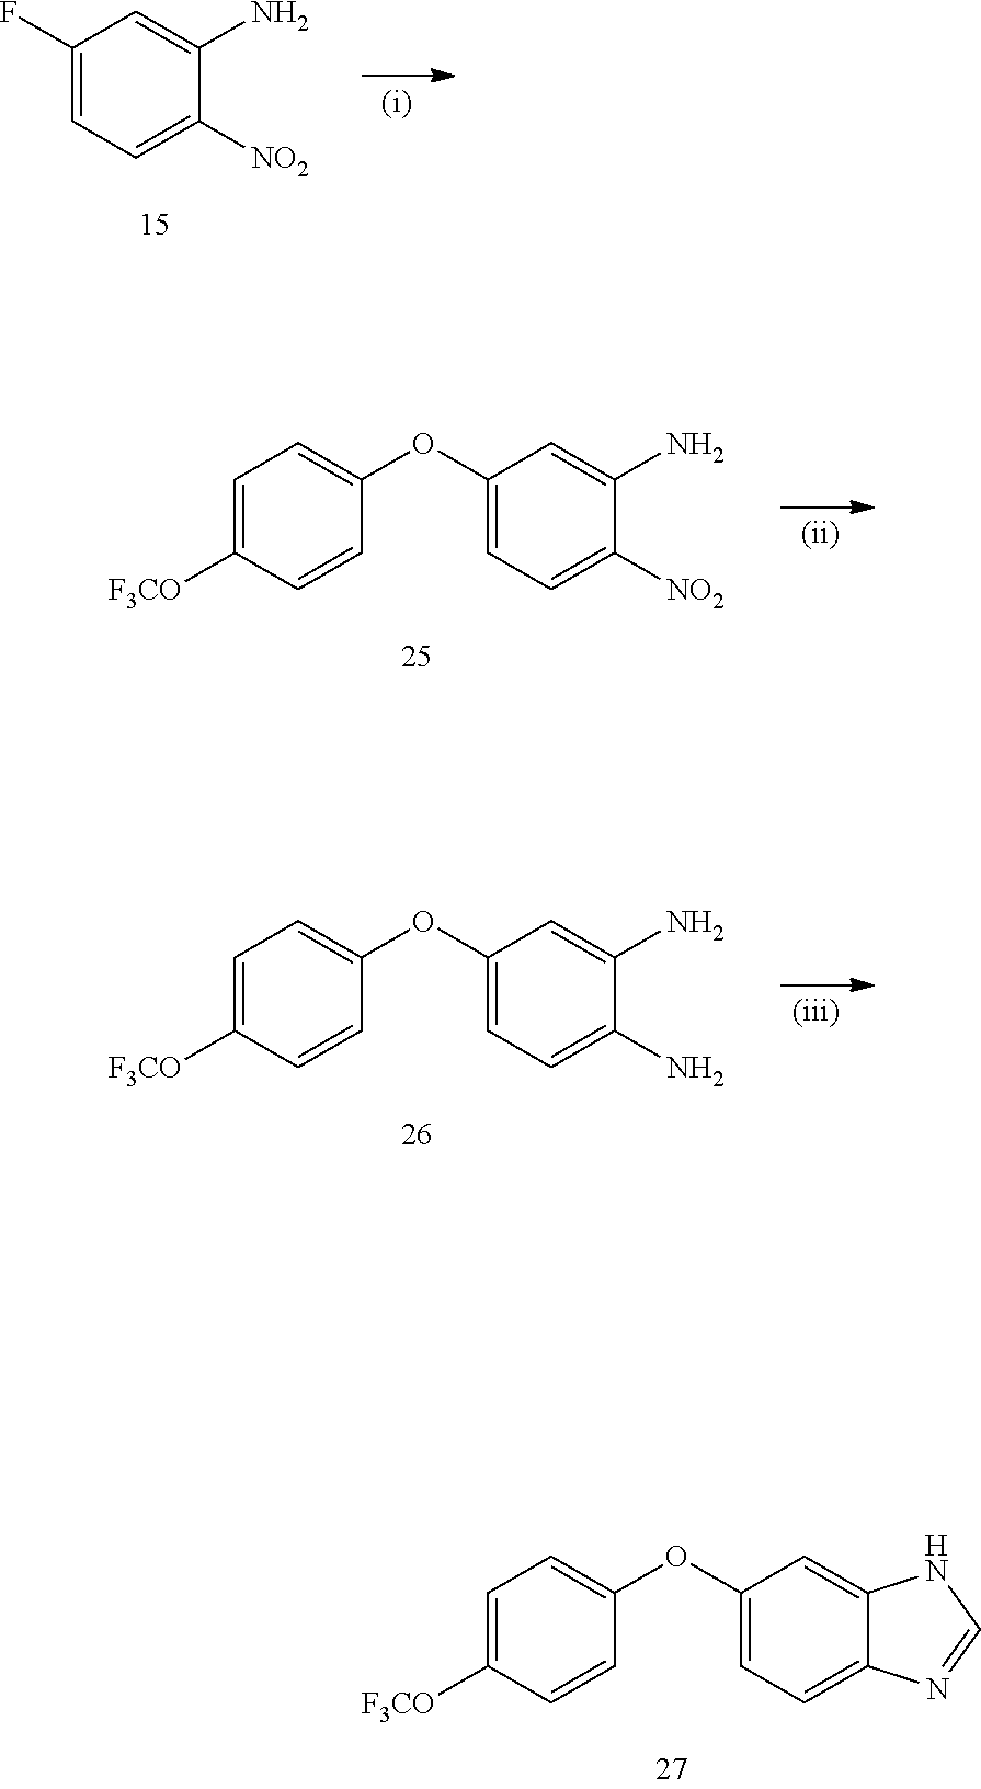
C1(F)=CC=C([NO2])C(N)=C1.C1=C([F3CO])C=CC(OC2=CC=C([NO2])C(N)=C2)=C1.C1=C([F3CO])C=CC(OC2=CC=C(N)C(N)=C2)=C1.C1=C([F3CO])C=CC(OC2=CC=C3C(=C2)NC=N3)=C1
